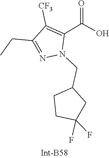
C1([CF3])=C(C(=O)O)N(CC2CCC(F)(F)C2)N=C1CC
